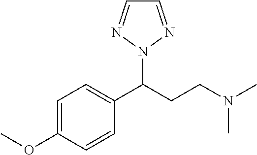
C(CCN(C)C)(N1N=CC=N1)C1=CC=C(OC)C=C1
